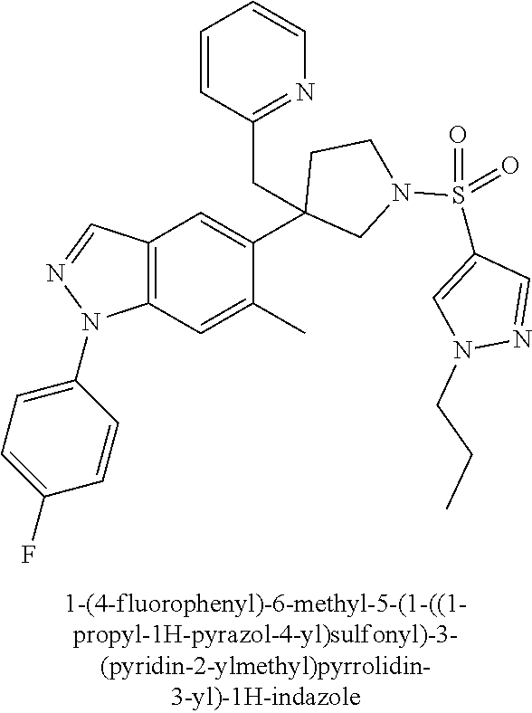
C12=C(C=C(C)C(C3(CC4=NC=CC=C4)CN(S(C4=CN(CCC)N=C4)(=O)=O)CC3)=C1)N(C1=CC=C(F)C=C1)N=C2
